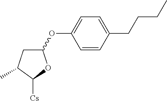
C1(OC2=CC=C(CCCC)C=C2)CC(C)C([Cs])O1
